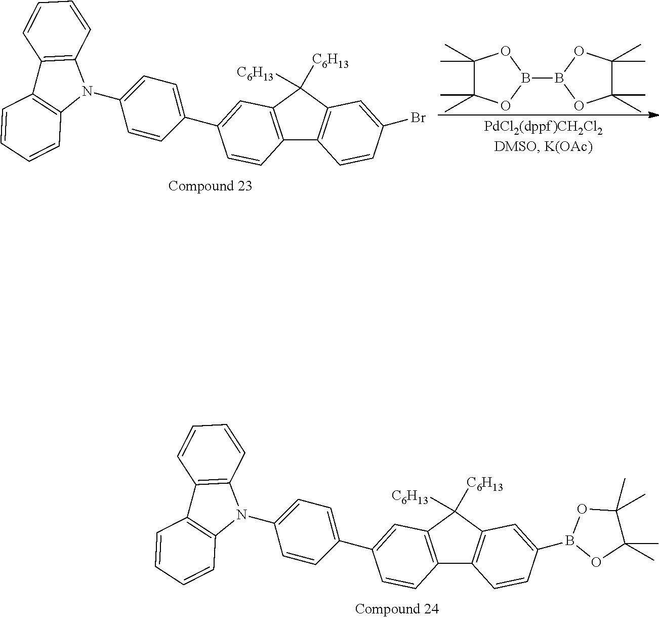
C12=C(C([C6H13])([C6H13])C3=C1C=CC(B1OC(C)(C)C(C)(C)O1)=C3)C=C(C1=CC=C(N3C4=C(C5=C3C=CC=C5)C=CC=C4)C=C1)C=C2.B1(B2OC(C)(C)C(C)(C)O2)OC(C)(C)C(C)(C)O1.C12=C(C([C6H13])([C6H13])C3=C1C=CC(Br)=C3)C=C(C1=CC=C(N3C4=C(C5=C3C=CC=C5)C=CC=C4)C=C1)C=C2
